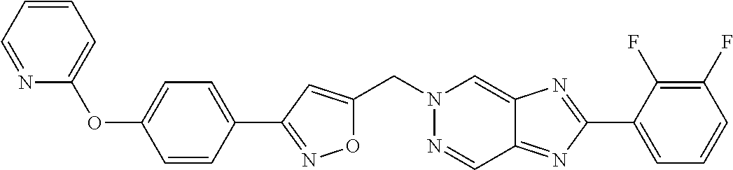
O1C(CN2N=CC3=NC(C4=CC=CC(F)=C4F)=NC3=C2)=CC(C2=CC=C(OC3=CC=CC=N3)C=C2)=N1
